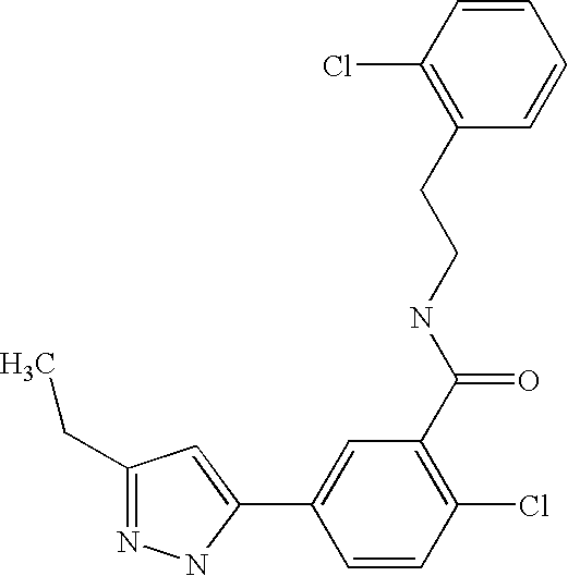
C1(CC)=NNC(C2=CC(C(NCCC3=C(Cl)C=CC=C3)=O)=C(Cl)C=C2)=C1
